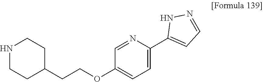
C1=NC(C2=CC=NN2)=CC=C1OCCC1CCNCC1
